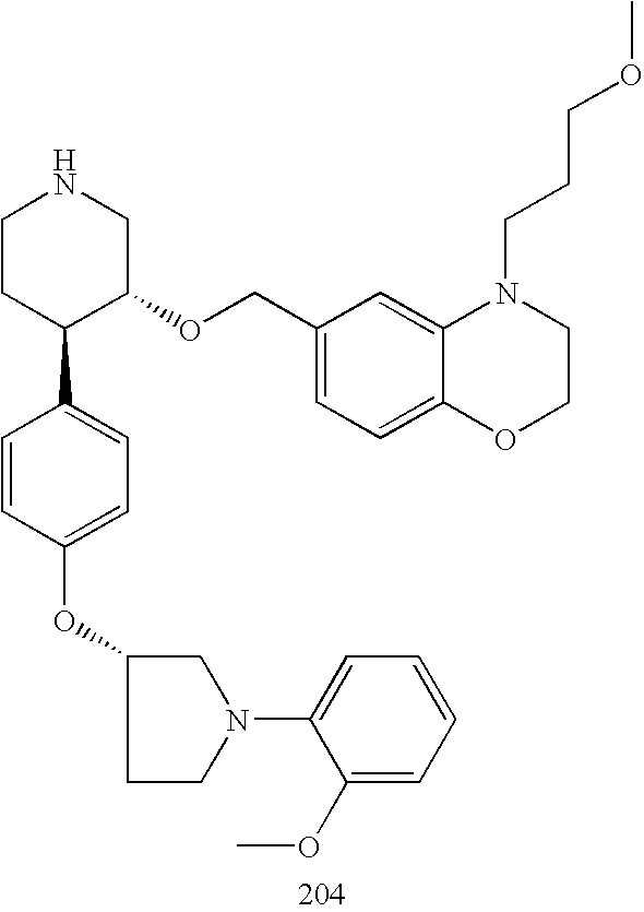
C1CC(C2=CC=C(OC3CCN(C4=CC=CC=C4OC)C3)C=C2)C(OCC2=CC=C3C(=C2)N(CCCOC)CCO3)CN1
